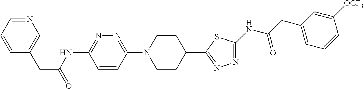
C1=CC=NC=C1CC(=O)NC1=NN=C(N2CCC(C3=NN=C(NC(CC4=CC=CC([OCF3])=C4)=O)S3)CC2)C=C1
